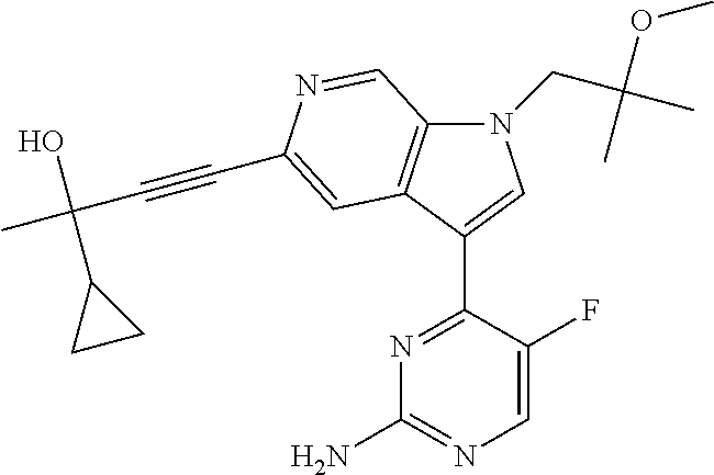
N1(CC(C)(OC)C)C2=C(C(C3=NC(N)=NC=C3F)=C1)C=C(C#CC(C)(O)C1CC1)N=C2
